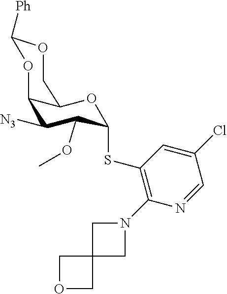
C12(COC1)CN(C1=C(SC3C(OC)C([N3])C4C(O3)COC([Ph])O4)C=C(Cl)C=N1)C2
